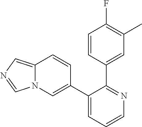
C1(C2=CN3C(=CN=C3)C=C2)=CC=CN=C1C1=CC(C)=C(F)C=C1
